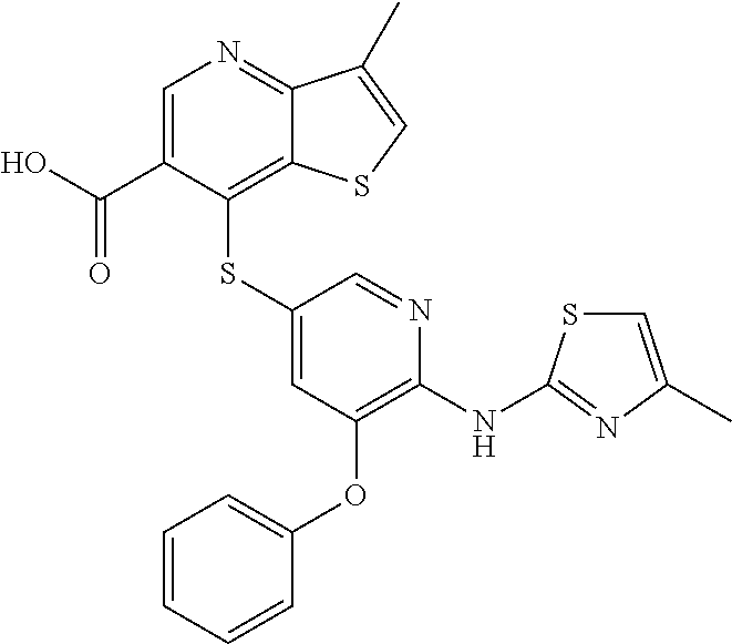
C1(SC2=CC(OC3=CC=CC=C3)=C(NC3=NC(C)=CS3)N=C2)=C2C(=NC=C1C(O)=O)C(C)=CS2
